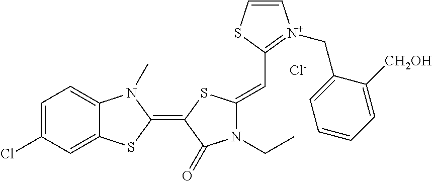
[Cl-].C1=C(Cl)C=C2C(=C1)N(C)C(=C1C(=O)N(CC)C(=CC3=[N+](CC4=CC=CC=C4[CH2OH])C=CS3)S1)S2
